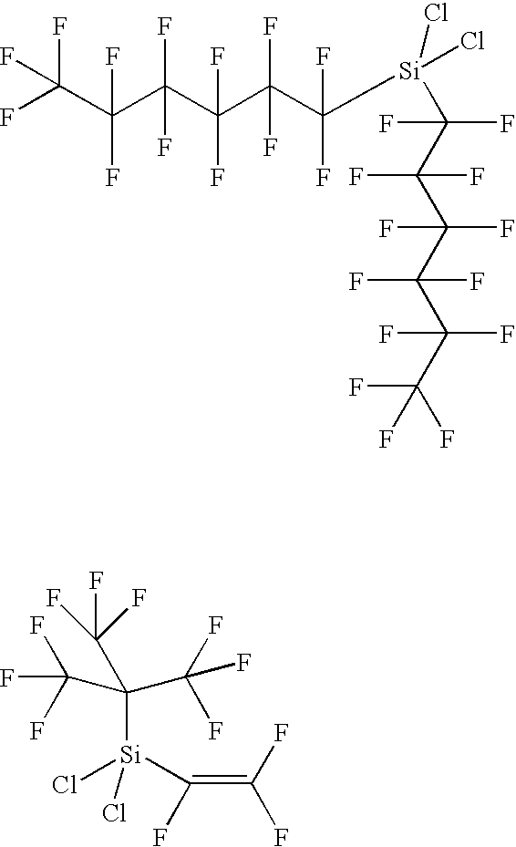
C(C(C(C(C(C(F)(F)[Si](Cl)(Cl)C(C(C(C(C(C(F)(F)F)(F)F)(F)F)(F)F)(F)F)(F)F)(F)F)(F)F)(F)F)(F)F)(F)(F)F.C(F)(C(C(F)(F)F)([Si](Cl)(C(F)=C(F)F)Cl)C(F)(F)F)(F)F
